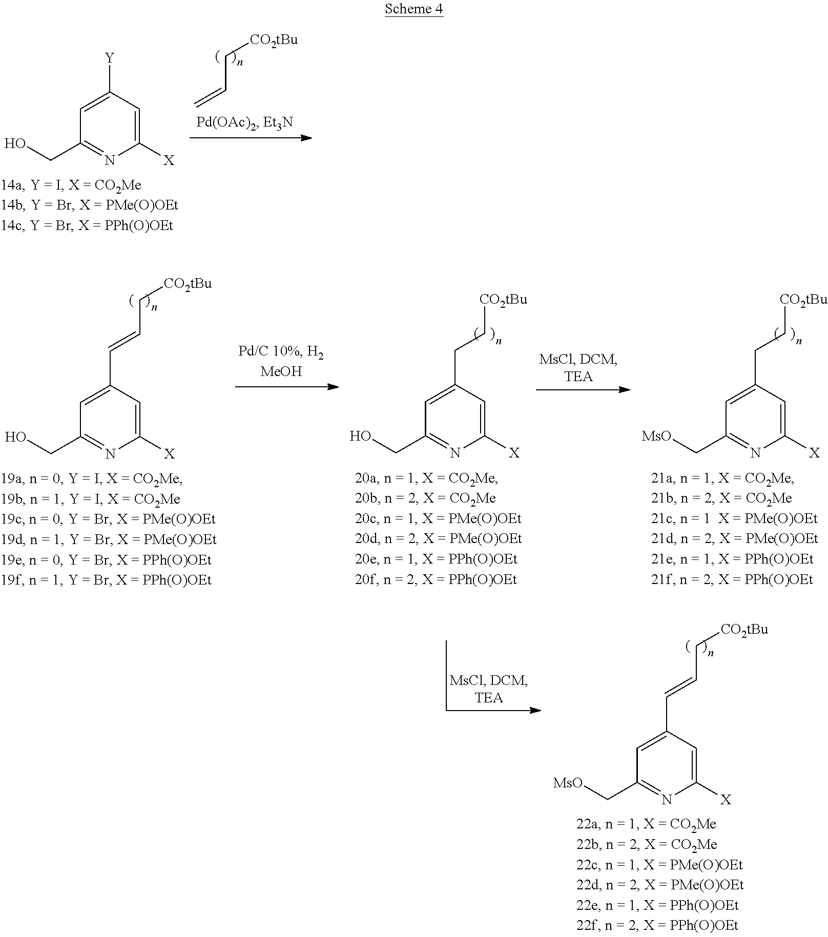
C1=C([Y])C=C([X])N=C1CO.C=CC[CO2tBu].C1=C(C=CC[CO2tBu])C=C([X])N=C1C[MsO].C1=C(C=CC[CO2tBu])C=C([X])N=C1CO.C1=C(CC[CO2tBu])C=C([X])N=C1CO.C1=C(CC[CO2tBu])C=C([X])N=C1C[MsO]
